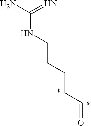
N(C(N)=N)CCCCC=O
